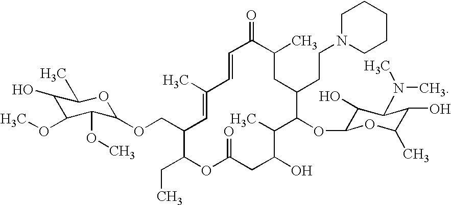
C1(O)C(OC)C(OC)C(OCC2C(CC)OC(=O)CC(O)C(C)C(OC3C(O)C(N(C)C)C(O)C(C)O3)C(CCN3CCCCC3)CC(C)C(=O)C=CC(C)=C2)OC1C
